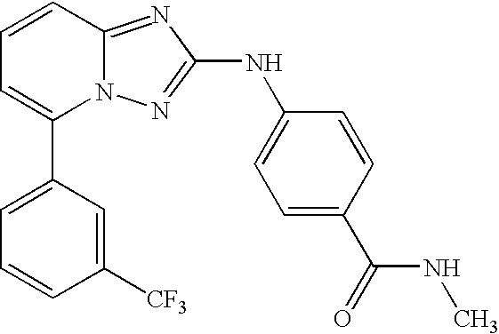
C1(C2=CC=CC3=NC(NC4=CC=C(C(=O)NC)C=C4)=NN23)=CC=CC([CF3])=C1
